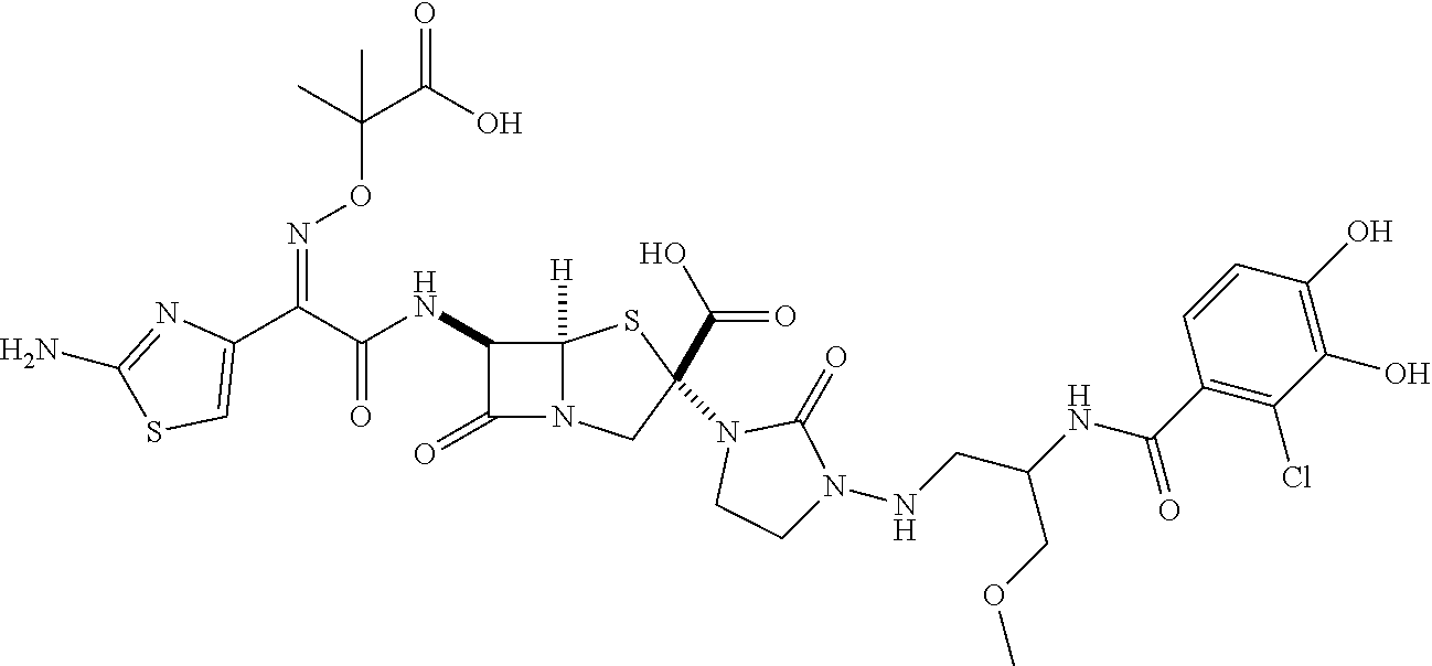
C1(C(C(NC2C(=O)N3C2([H])SC(C(O)=O)(N2CCN(NCC(COC)NC(=O)C4=C(Cl)C(O)=C(O)C=C4)C2=O)C3)=O)=NOC(C(O)=O)(C)C)=CSC(N)=N1
